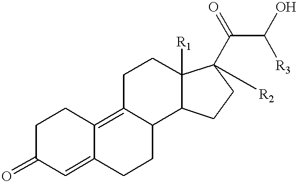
C1C(=O)C=C2C(=C3C(CC2)C2C([R1])(CC3)C(C(C([R3])O)=O)([R2])CC2)C1
